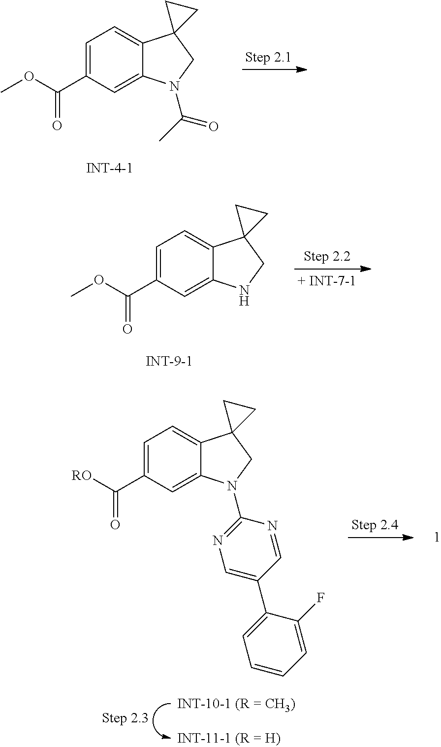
COC(C1=CC=C2C(=C1)NCC21CC1)=O.[RO]C(C1=CC=C2C(=C1)N(C1=NC=C(C3=CC=CC=C3F)C=N1)CC21CC1)=O.COC(C1=CC=C2C(=C1)N(C(C)=O)CC21CC1)=O
